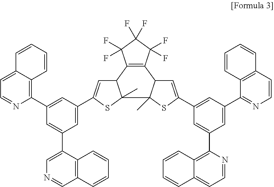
C1=C2C(=C(C3=CC(C4=CC5C(C)(S4)C4(C)C(C6=C5C(F)(F)C(F)(F)C6(F)F)C=C(C5=CC(C6=NC=CC7=C6C=CC=C7)=CC(C6=C7C(=CC=N6)C=CC=C7)=C5)S4)=CC(C4=CN=CC5=C4C=CC=C5)=C3)N=C1)C=CC=C2
